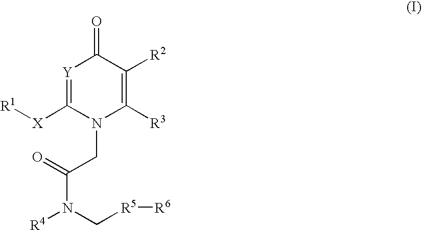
[Y]1=C([X][R1])N(CC(=O)N([R4])C[R5][R6])C([R3])=C([R2])C1=O
